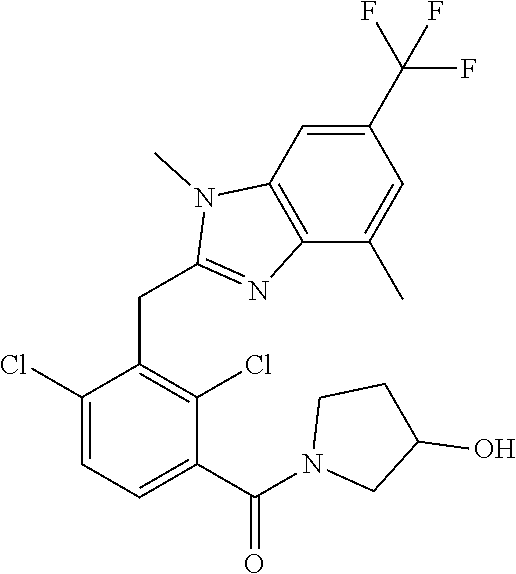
C1(Cl)=CC=C(C(=O)N2CC(O)CC2)C(Cl)=C1CC1=NC2=C(C=C(C(F)(F)F)C=C2C)N1C
